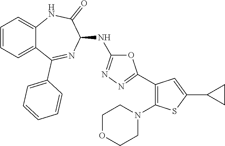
C1=CC=C2C(=C1)NC(=O)C(NC1=NN=C(C3=C(N4CCOCC4)SC(C4CC4)=C3)O1)N=C2C1=CC=CC=C1
